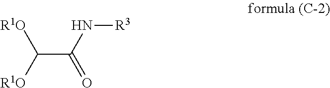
C(C(N[R3])=O)([R1O])[R1O]
